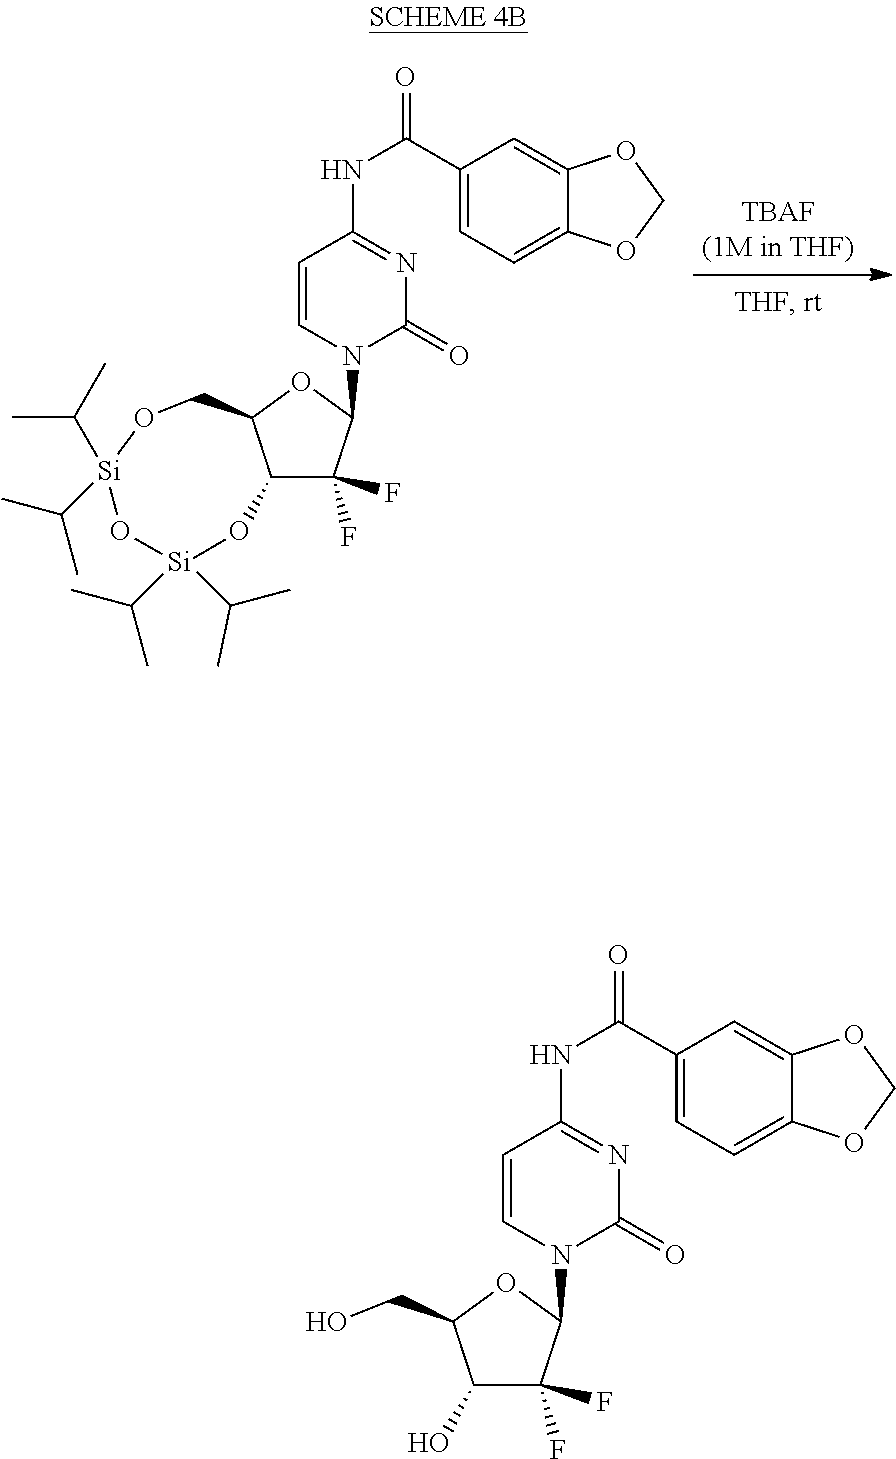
C1=CN(C2C(F)(F)C3C(O2)CO[Si](C(C)C)(C(C)C)O[Si](C(C)C)(C(C)C)O3)C(=O)N=C1NC(C1=CC=C2C(=C1)OCO2)=O.C1=CN(C2C(F)(F)C(O)C(CO)O2)C(=O)N=C1NC(C1=CC=C2C(=C1)OCO2)=O
